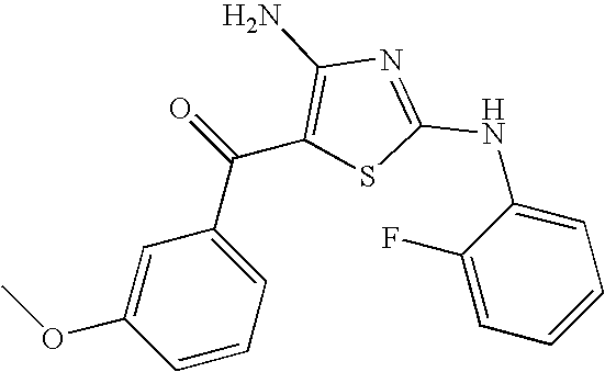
C1=C(OC)C=CC=C1C(C1=C(N)N=C(NC2=CC=CC=C2F)S1)=O
